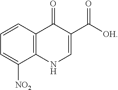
C12=C(NC=C(C([OH])=O)C1=O)C([NO2])=CC=C2
